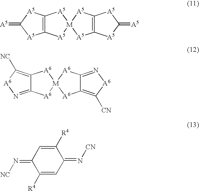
C12=C([A5]C(=[A5])[A5]1)[A5][M]1([A5]2)[A5]C2=C([A5]C(=[A5])[A5]2)[A5]1.C12=N[A6]C([NC])=C1[A6][M]1([A6]2)[A6]C2=C([CN])[A6]N=C2[A6]1.C1(=N[NC])C([R4])=CC(=N[CN])C([R4])=C1
